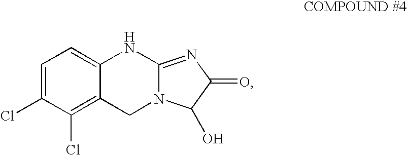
C1=C(Cl)C(Cl)=C2C(=C1)NC1=NC(=O)C(O)N1C2
